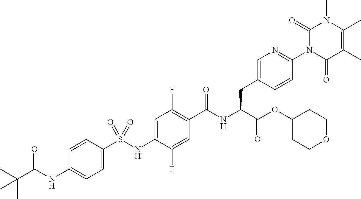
C1=C(S(NC2=CC(F)=C(C(NC(C(OC3CCOCC3)=O)CC3=CN=C(N4C(=O)C(C)=C(C)N(C)C4=O)C=C3)=O)C=C2F)(=O)=O)C=CC(NC(C(C)(C)C)=O)=C1
